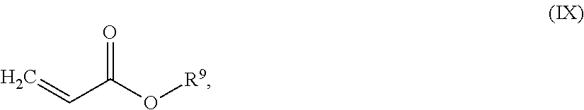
O=C(O[R9])C=C
